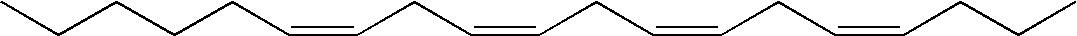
CCCCCC=CCC=CCC=CCC=CCCC
